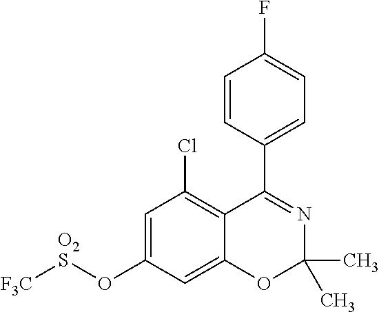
C1=C(O[O2S][F3C])C=C2C(=C1Cl)C(C1=CC=C(F)C=C1)=NC(C)(C)O2
